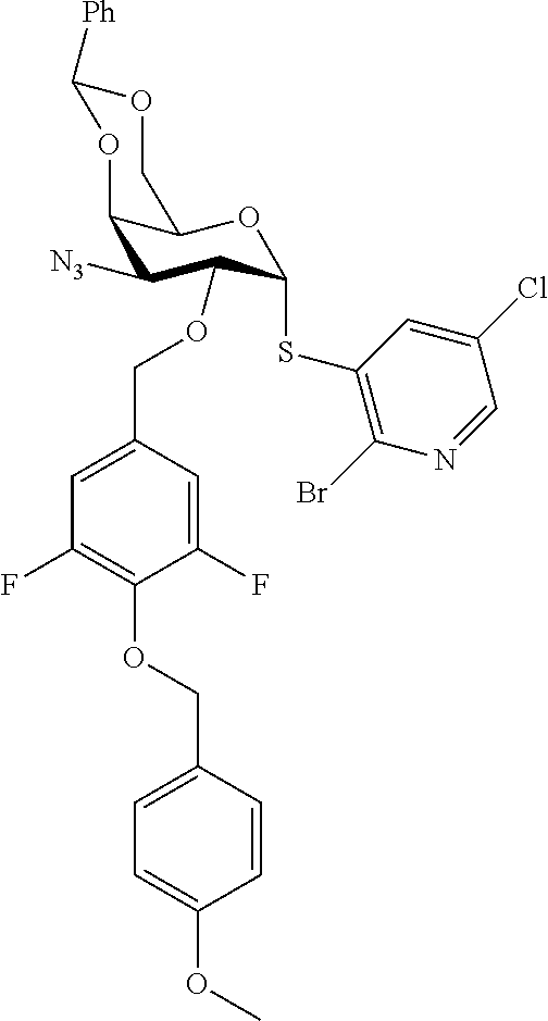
C1OC([Ph])OC2C([N3])C(OCC3=CC(F)=C(OCC4=CC=C(OC)C=C4)C(F)=C3)C(SC3=C(Br)N=CC(Cl)=C3)OC12
